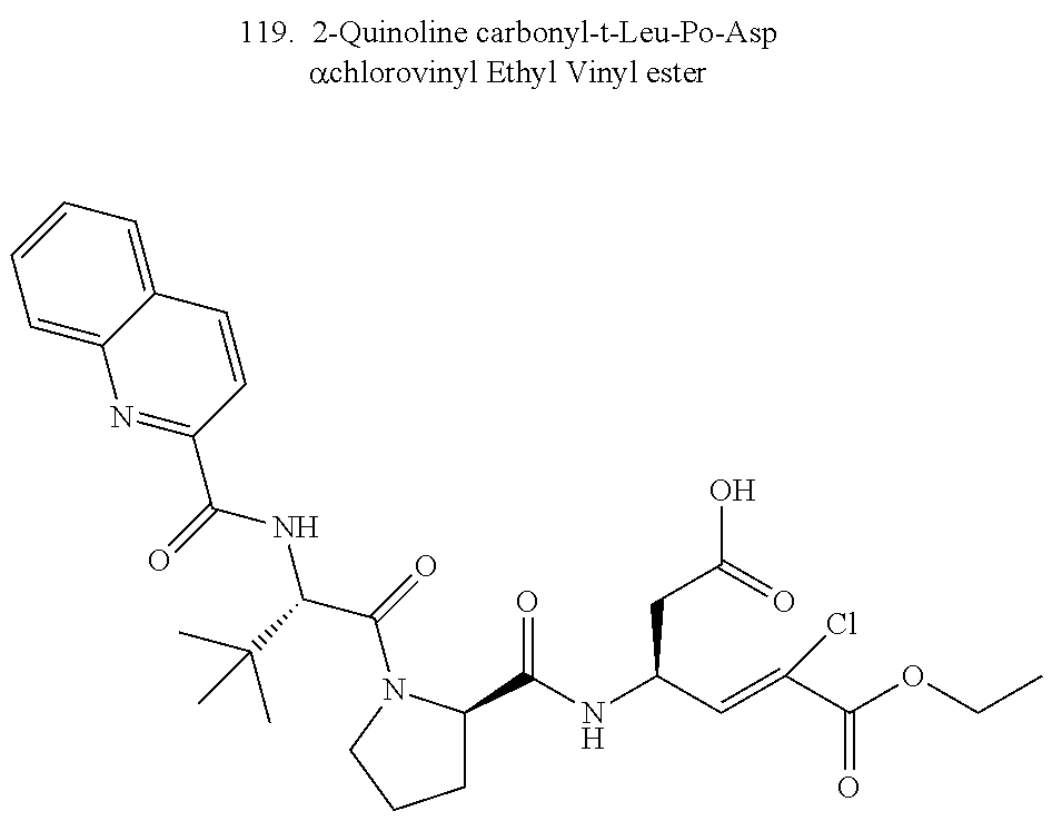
N1=C(C(=O)NC(C(=O)N2C(C(NC(C=C(C(=O)OCC)Cl)CC(=O)O)=O)CCC2)C(C)(C)C)C=CC2=CC=CC=C12
